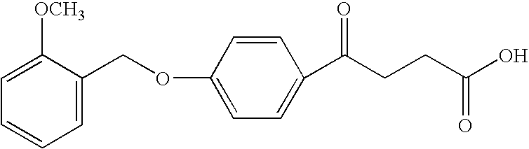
C1=C(COC2=CC=C(C(CCC(=O)O)=O)C=C2)C([OCH3])=CC=C1
